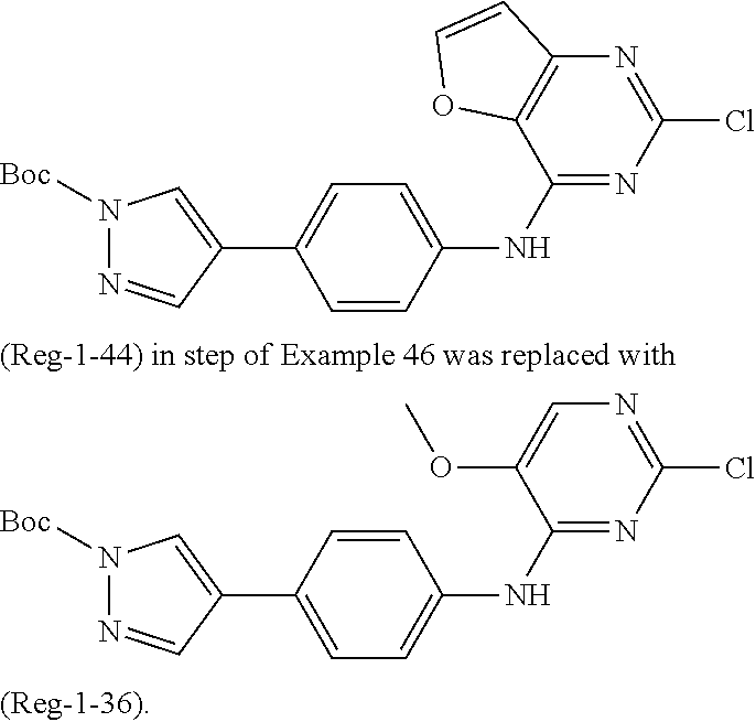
C1(NC2=CC=C(C3=CN([Boc])N=C3)C=C2)=NC(Cl)=NC2=C1OC=C2.C1(NC2=CC=C(C3=CN([Boc])N=C3)C=C2)=NC(Cl)=NC=C1OC
